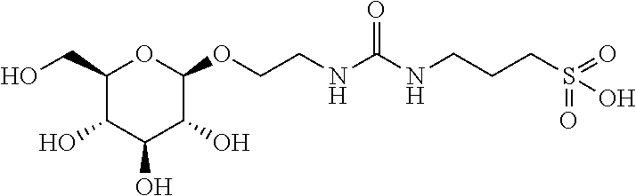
C1(CO)C(O)C(O)C(O)C(OCCNC(NCCCS(=O)(=O)O)=O)O1
